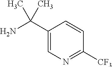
C1(C(N)(C)C)=CN=C([CF3])C=C1
